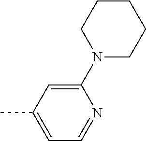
C1(N2CCCCC2)=CC(C)=CC=N1
